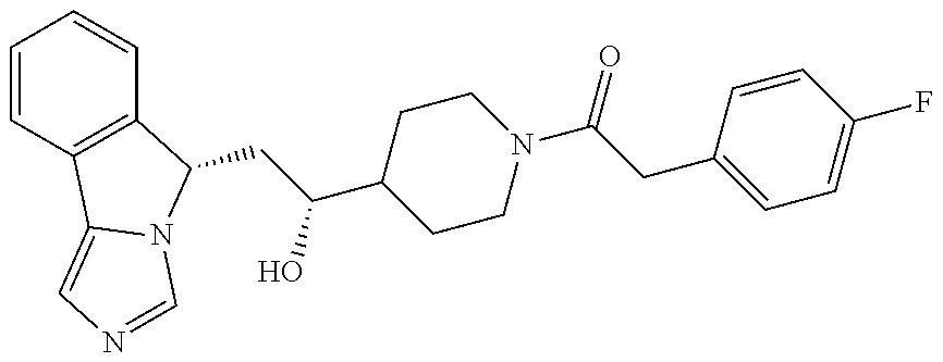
C(C(O)C1CCN(C(=O)CC2=CC=C(F)C=C2)CC1)C1C2=C(C=CC=C2)C2=CN=CN21
